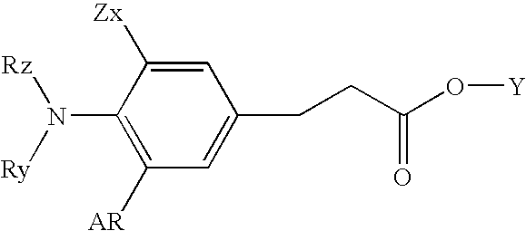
C1(N([Ry])[Rz])=C([AR])C=C(CCC(O[Y])=O)C=C1[Zx]
